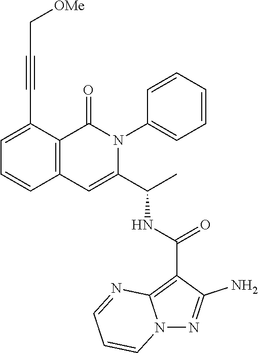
C1=C(C#CC[OMe])C2=C(C=C1)C=C(C(C)NC(C1=C3N(N=C1N)C=CC=N3)=O)N(C1=CC=CC=C1)C2=O
